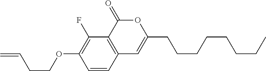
C1=CC2=C(C(F)=C1OCCC=C)C(=O)OC(CCCCCCCC)=C2
